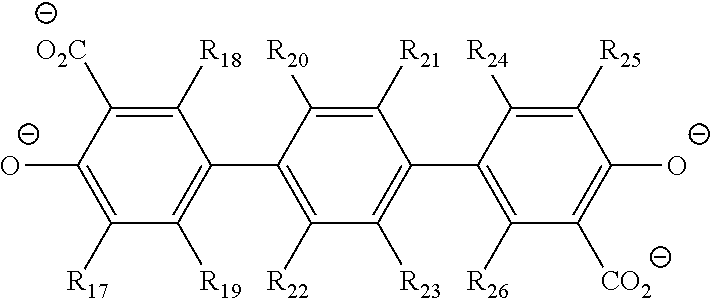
[R26]C1=C(C2=C([R23])C([R22])=C(C3=C([R19])C([R17])=C([O-])C([O2C])=C3[R18])C([R20])=C2[R21])C([R24])=C([R25])C([O-])=C1[CO2]
